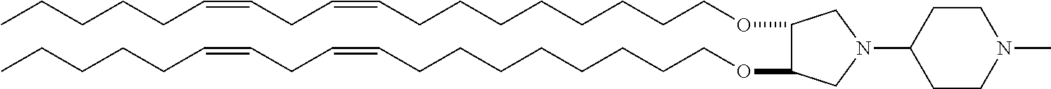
O(CCCCCCCCC=CCC=CCCCCC)C1C(OCCCCCCCCC=CCC=CCCCCC)CN(C2CCN(C)CC2)C1
